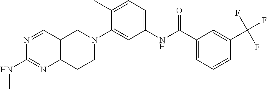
N1=CC2=C(N=C1NC)CCN(C1=CC(NC(C3=CC=CC(C(F)(F)F)=C3)=O)=CC=C1C)C2
